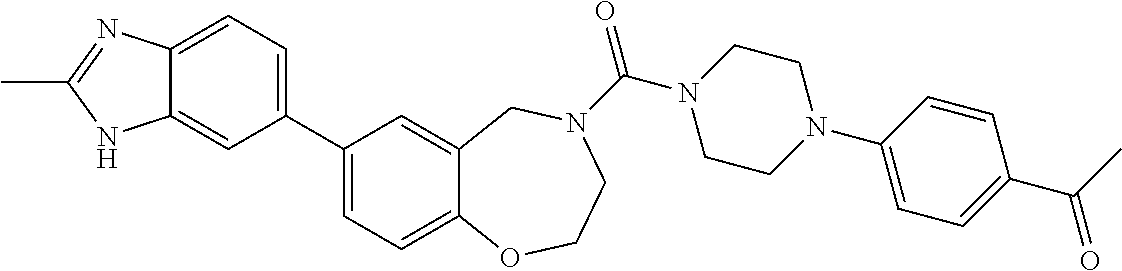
C1(C2=CC=C3C(=C2)NC(C)=N3)=CC=C2C(=C1)CN(C(N1CCN(C3=CC=C(C(C)=O)C=C3)CC1)=O)CCO2
